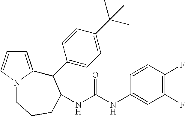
C1=C2N(C=C1)CCCC(NC(NC1=CC(F)=C(F)C=C1)=O)C2C1=CC=C(C(C)(C)C)C=C1
